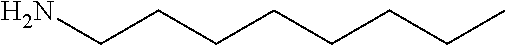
NCCCCCCCC
